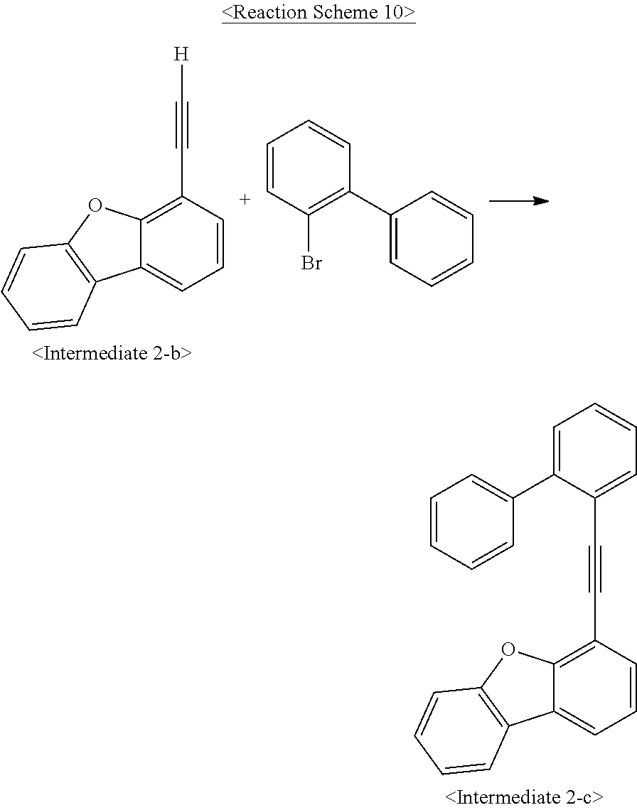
C1=CC(C#C[H])=C2C(=C1)C1=C(O2)C=CC=C1.C1=CC(Br)=C(C2=CC=CC=C2)C=C1.C1=CC(C#CC2=CC=CC=C2C2=CC=CC=C2)=C2C(=C1)C1=C(O2)C=CC=C1
